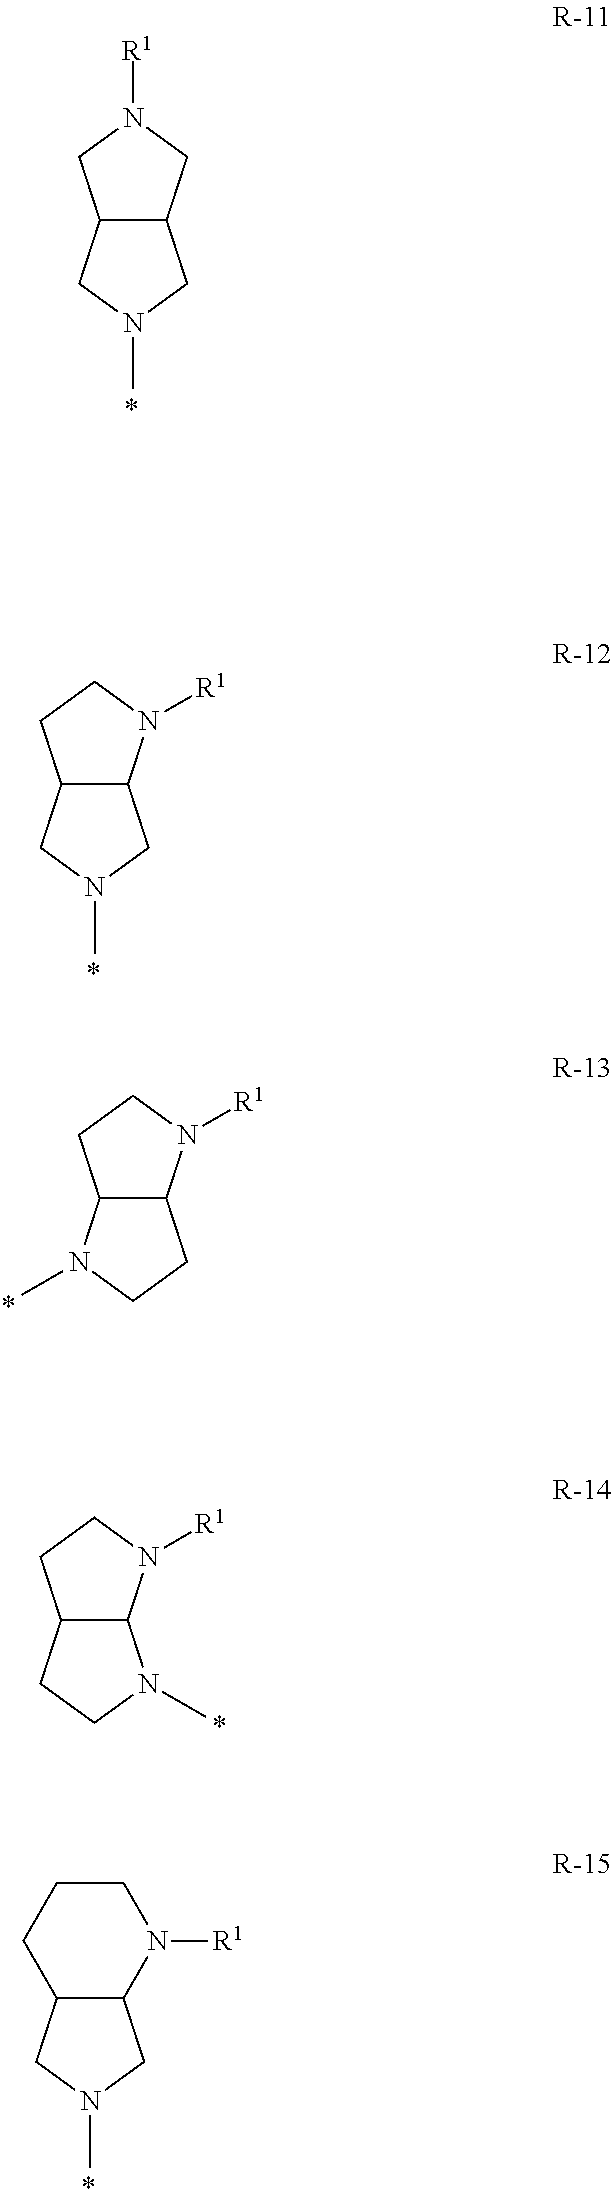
C12C(CN([R1])C1)CN(C)C2.C12C(N([R1])CC1)CN(C)C2.C12C(N([R1])CC1)CCN2C.C12C(N([R1])CC1)N(C)CC2.C12C(CN(C)C1)N([R1])CCC2
